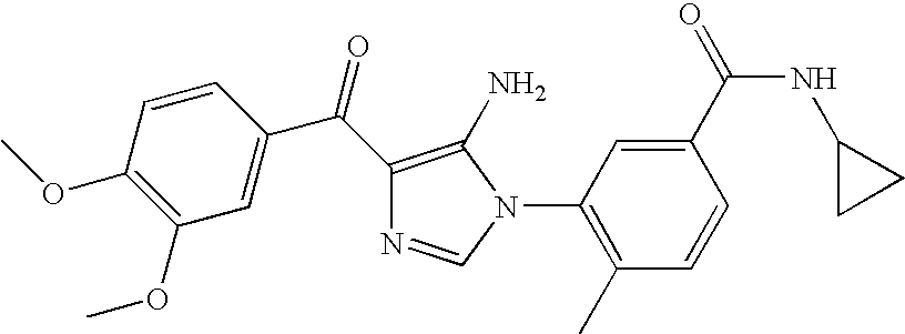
C1=CC(OC)=C(OC)C=C1C(C1=C(N)N(C2=C(C)C=CC(C(=O)NC3CC3)=C2)C=N1)=O
